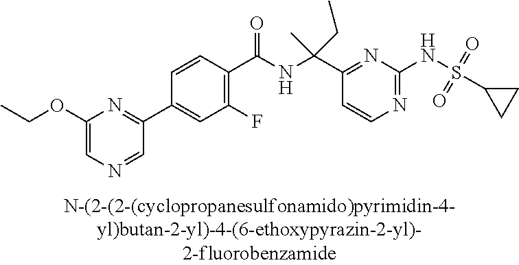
C1(C(NC(C2=NC(NS(C3CC3)(=O)=O)=NC=C2)(C)CC)=O)=C(F)C=C(C2=NC(OCC)=CN=C2)C=C1
